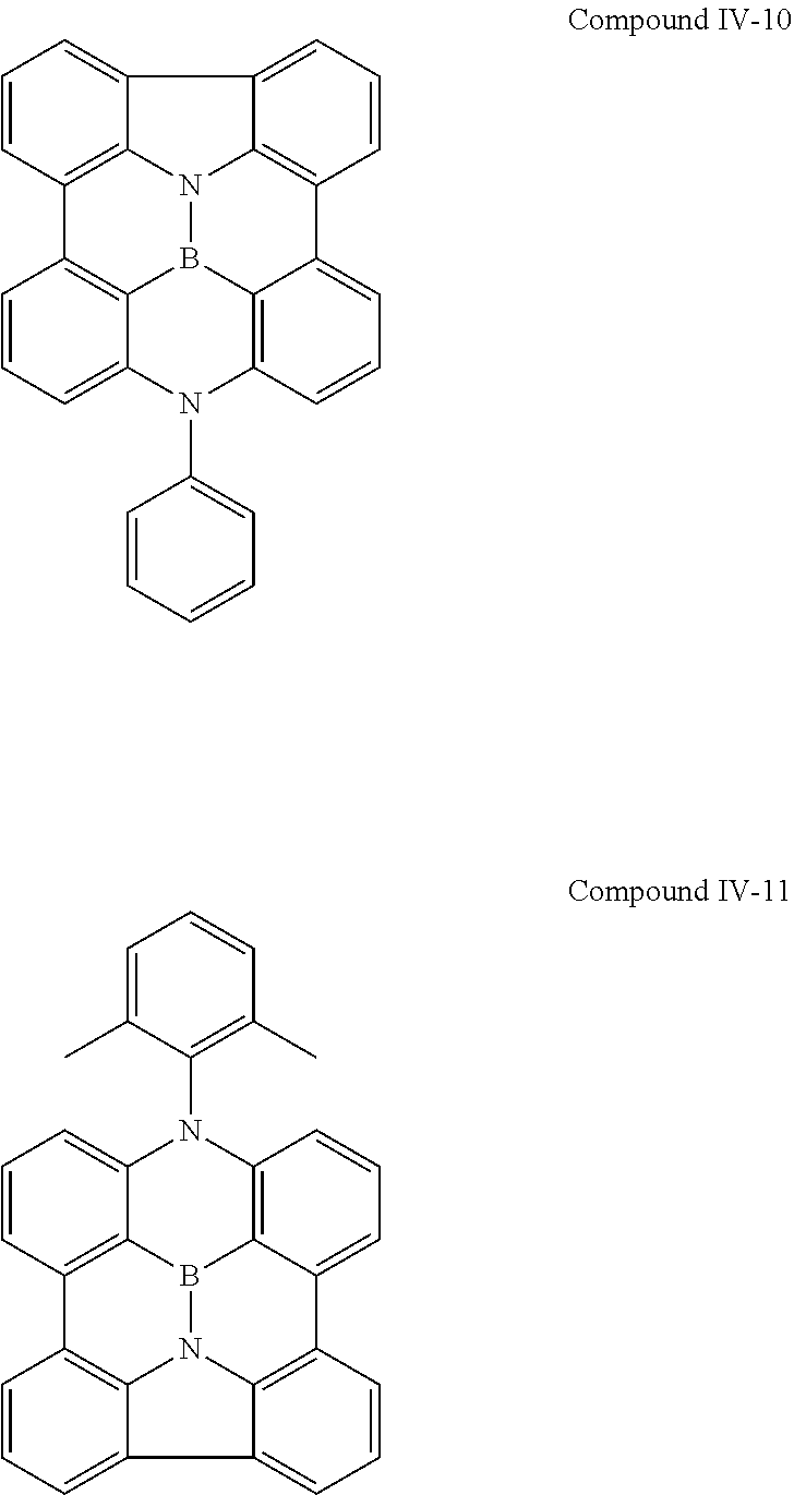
C1(N2C3=CC=CC4=C3B3N5C6=C4C=CC=C6C4=CC=CC(=C54)C4=CC=CC2=C34)=CC=CC=C1.B12N3C4=C5C6=CC=CC(=C16)N(C1=C(C)C=CC=C1C)C1=CC=CC(=C21)C1=C3C(=CC=C1)C4=CC=C5
